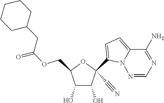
C(OCC1C(O)C(O)C(C#N)(C2=CC=C3N2N=CN=C3N)O1)(=O)CC1CCCCC1
